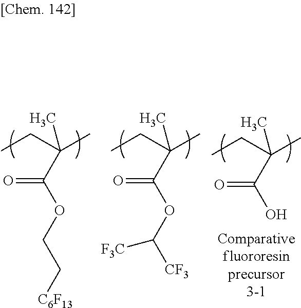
CCC(C)(C(=O)OCC[C6F13])C.CCC(C)(C(=O)O)C.CCC(C)(C(=O)OC([CF3])[F3C])C
